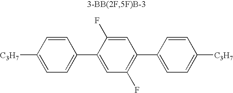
C1([C3H7])=CC=C(C2=CC(F)=C(C3=CC=C([C3H7])C=C3)C=C2F)C=C1
